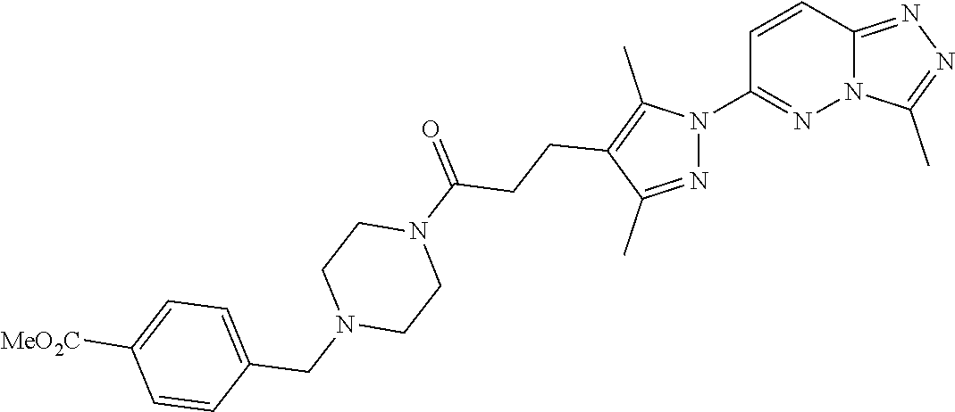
C12=NN=C(C)N1N=C(N1N=C(C)C(CCC(N3CCN(CC4=CC=C([MeO2C])C=C4)CC3)=O)=C1C)C=C2
